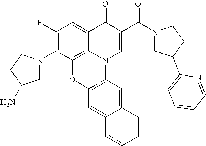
C1(F)=C(N2CC(N)CC2)C2=C3C(=C1)C(=O)C(C(N1CC(C4=CC=CC=N4)CC1)=O)=CN3C1=C(O2)C=C2C(=C1)C=CC=C2
